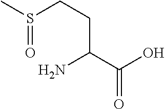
CS(CCC(C(O)=O)N)=O
